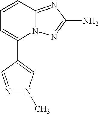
C1(C2=CN(C)N=C2)=CC=CC2=NC(N)=NN12
